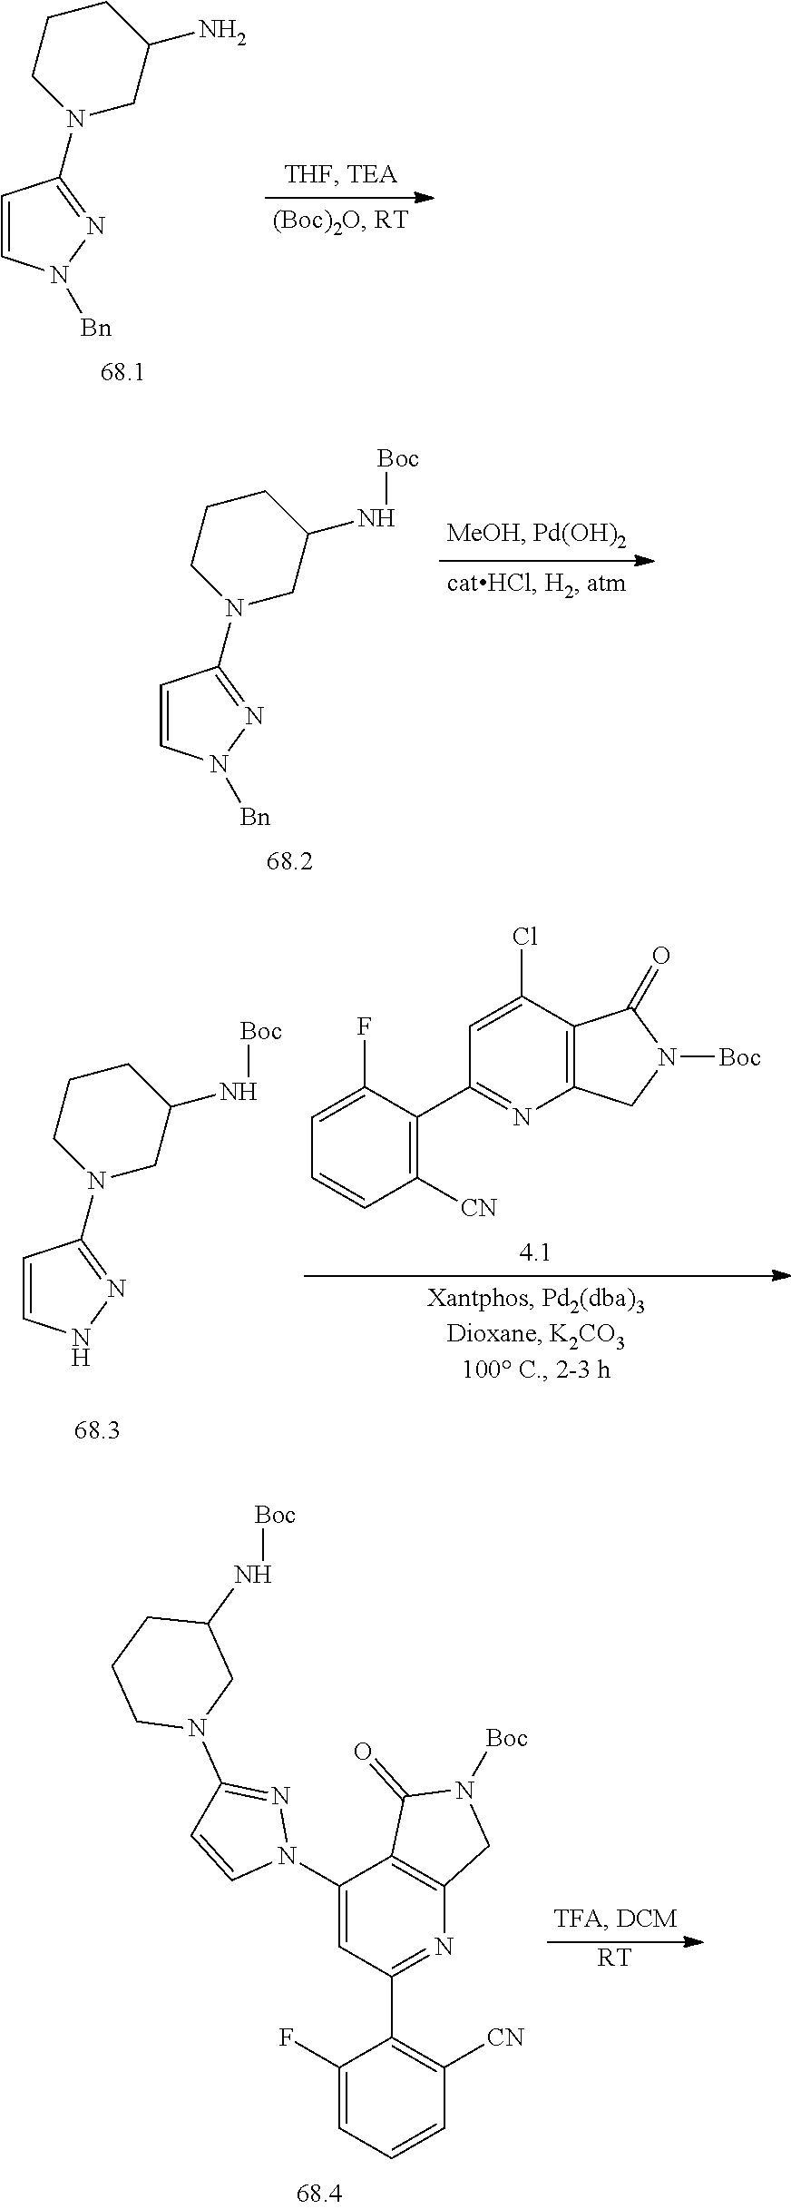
C1=CN([Bn])N=C1N1CC(N)CCC1.C1=CN([Bn])N=C1N1CC(N[Boc])CCC1.C1=CNN=C1N1CC(N[Boc])CCC1.C1=C(F)C(C2=NC3=C(C(Cl)=C2)C(=O)N([Boc])C3)=C([CN])C=C1.C1(N2N=C(N3CC(N[Boc])CCC3)C=C2)=CC(C2=C([CN])C=CC=C2F)=NC2=C1C(=O)N([Boc])C2.[RT]
